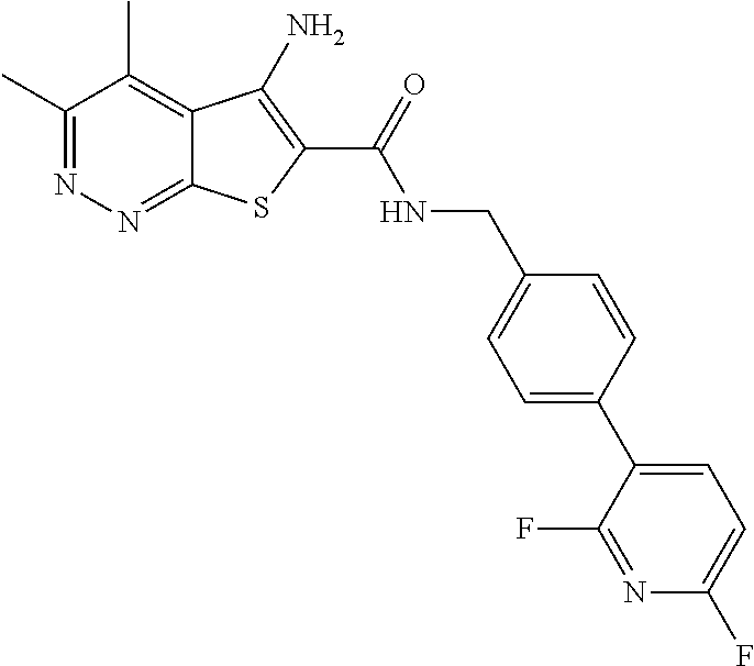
C1(C)=NN=C2C(=C1C)C(N)=C(C(=O)NCC1=CC=C(C3=CC=C(F)N=C3F)C=C1)S2
